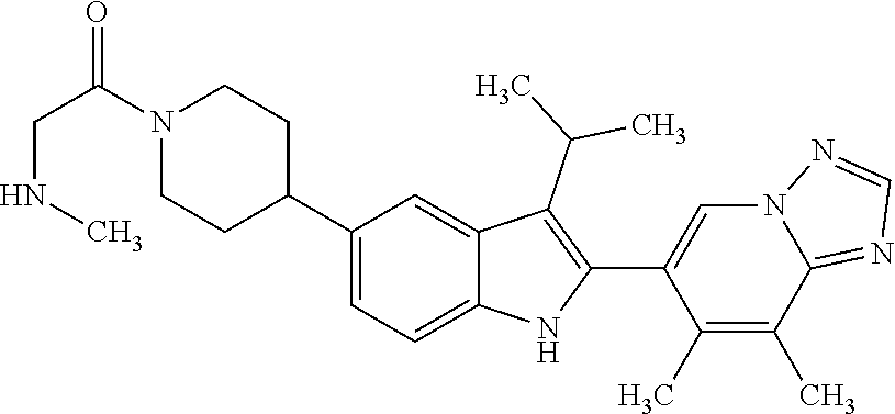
C1(C2CCN(C(CNC)=O)CC2)=CC=C2C(=C1)C(C(C)C)=C(C1=CN3C(=NC=N3)C(C)=C1C)N2
